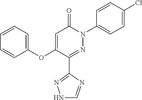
C1(C2=NN(C3=CC=C(Cl)C=C3)C(=O)C=C2OC2=CC=CC=C2)=NNC=N1
